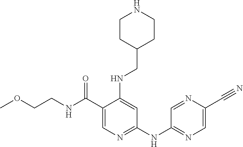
C1(C(NCCOC)=O)=CN=C(NC2=NC=C(C#N)N=C2)C=C1NCC1CCNCC1
